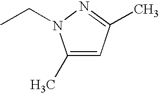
C1(C)=CC(C)=NN1CC
